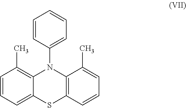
C12=C(C)C=CC=C1SC1=C(N2C2=CC=CC=C2)C(C)=CC=C1
